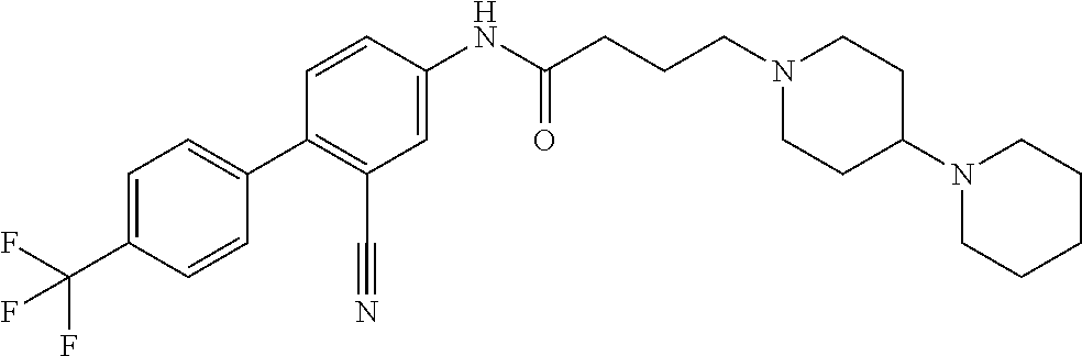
C1(C2=CC=C(C(F)(F)F)C=C2)=C(C#N)C=C(NC(CCCN2CCC(N3CCCCC3)CC2)=O)C=C1
